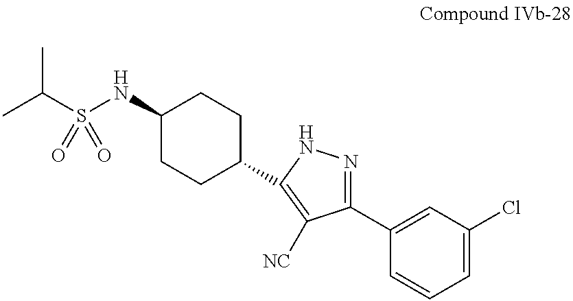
CC(S(NC1CCC(C2=C([NC])C(C3=CC(Cl)=CC=C3)=NN2)CC1)(=O)=O)C
